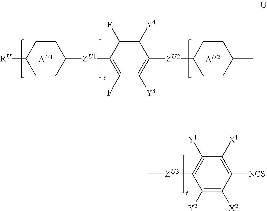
[AU1].[AU2].[RU]C1CCC([ZU1]C2=C(F)C([Y3])=C([ZU2]C3CCC(C)CC3)C([Y4])=C2F)CC1.[ZU3](C1=C([Y1])C([X1])=C([NCS])C([X2])=C1[Y2])C
